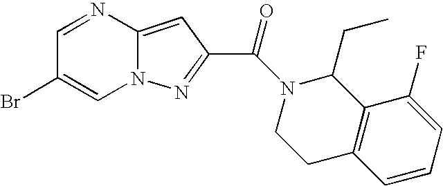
C1=NC2=CC(C(N3C(CC)C4=C(CC3)C=CC=C4F)=O)=NN2C=C1Br
